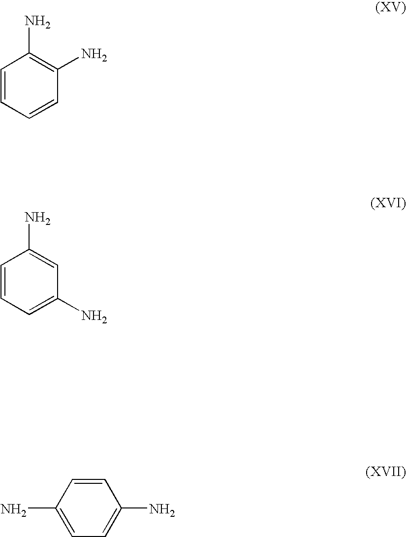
C1=CC=CC(N)=C1N.C1=CC=C(N)C=C1N.C1=CC(N)=CC=C1N
